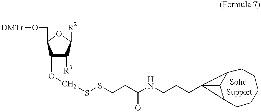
C1(OCSSCCC(NCCCC23C4CCCCCC2C34)=O)C([R3])C([R2])OC1CO[DMTr]
